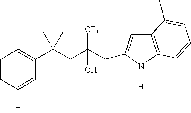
C1(F)=CC(C(CC(CC2=CC3=C(N2[H])C=CC=C3C)([CF3])O)(C)C)=C(C)C=C1
